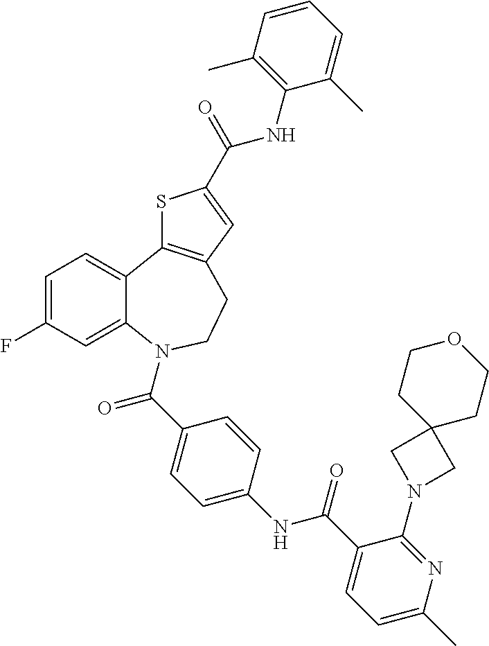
C1=C(F)C=C2C(=C1)C1=C(CCN2C(C2=CC=C(NC(C3=CC=C(C)N=C3N3CC4(C3)CCOCC4)=O)C=C2)=O)C=C(C(=O)NC2=C(C)C=CC=C2C)S1
